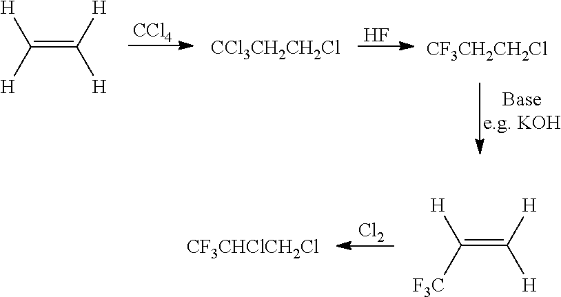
[CCl4].F.C(=C([H])[H])([H])[H].[CCl3CH2CH2Cl].[CF3CH2CH2Cl].[Cl2].[H]C(=C([H])[H])[F3C].[CF3CHClCH2Cl]
